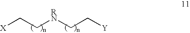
[X]CC[RN]CC[Y]
